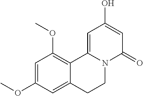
C1=C(OC)C=C2C(=C1OC)C1=CC(O)=CC(=O)N1CC2
